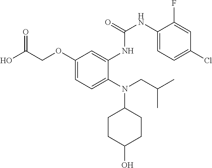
C1(OCC(O)=O)=CC=C(N(CC(C)C)C2CCC(O)CC2)C(NC(NC2=CC=C(Cl)C=C2F)=O)=C1
